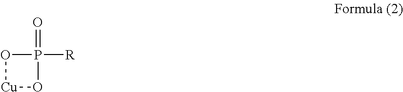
O1[Cu]OP1(=O)[R]
